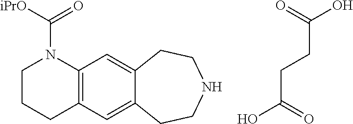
C(CCC(=O)O)(=O)O.C12=C(C=C3C(=C1)CCNCC3)CCCN2C([iPrO])=O
